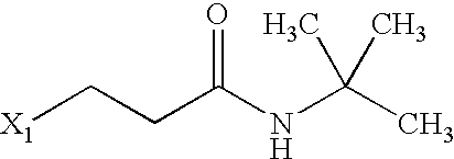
[X1]CCC(NC(C)(C)C)=O
